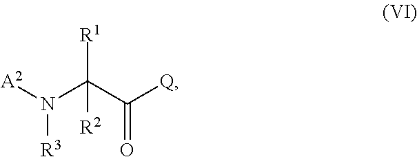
N(C(C([Q])=O)([R1])[R2])([A2])[R3]
